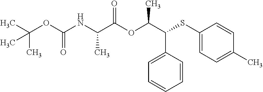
CC(OC(NC(C(OC(C(SC1=CC=C(C)C=C1)C1=CC=CC=C1)C)=O)C)=O)(C)C
